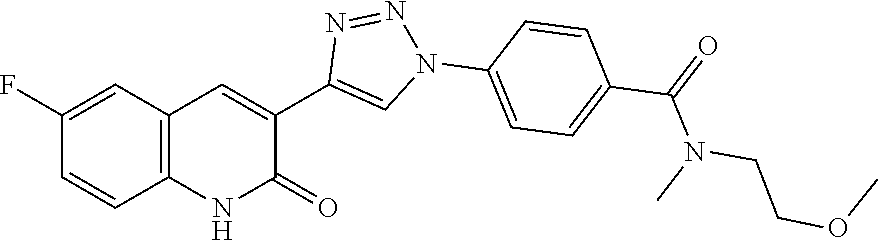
C12=C(C=C(F)C=C1)C=C(C1=CN(C3=CC=C(C(N(C)CCOC)=O)C=C3)N=N1)C(=O)N2
